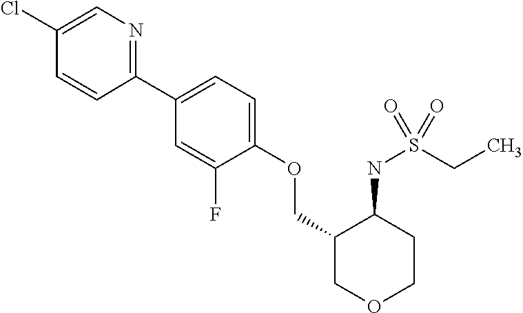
C1(C2=CC=C(OCC3COCCC3NS(CC)(=O)=O)C(F)=C2)=NC=C(Cl)C=C1
